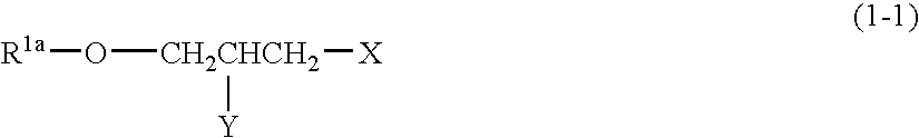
O([CH2CHCH2]([X])[Y])[R1a]
